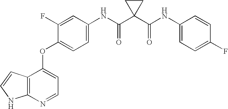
N(C(C1(C(NC2=CC=C(F)C=C2)=O)CC1)=O)C1=CC=C(OC2=CC=NC3=C2C=CN3)C(F)=C1
